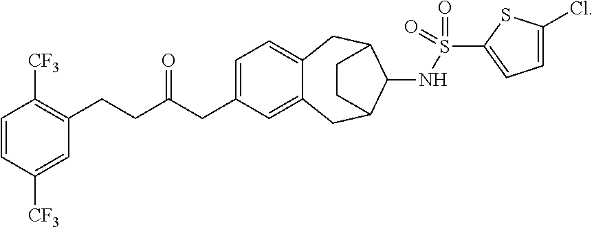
C1(CC(CCC2=C([CF3])C=CC([CF3])=C2)=O)=CC=C2C(=C1)CC1C(NS(=O)(=O)C3=CC=C(Cl)S3)C(C2)CC1
